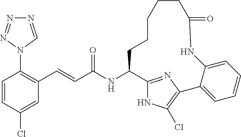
N1=CN(C2=C(C=CC(NC3C4=NC(=C(Cl)N4)C4=CC=CC=C4NC(=O)CCCCC3)=O)C=C(Cl)C=C2)N=N1
